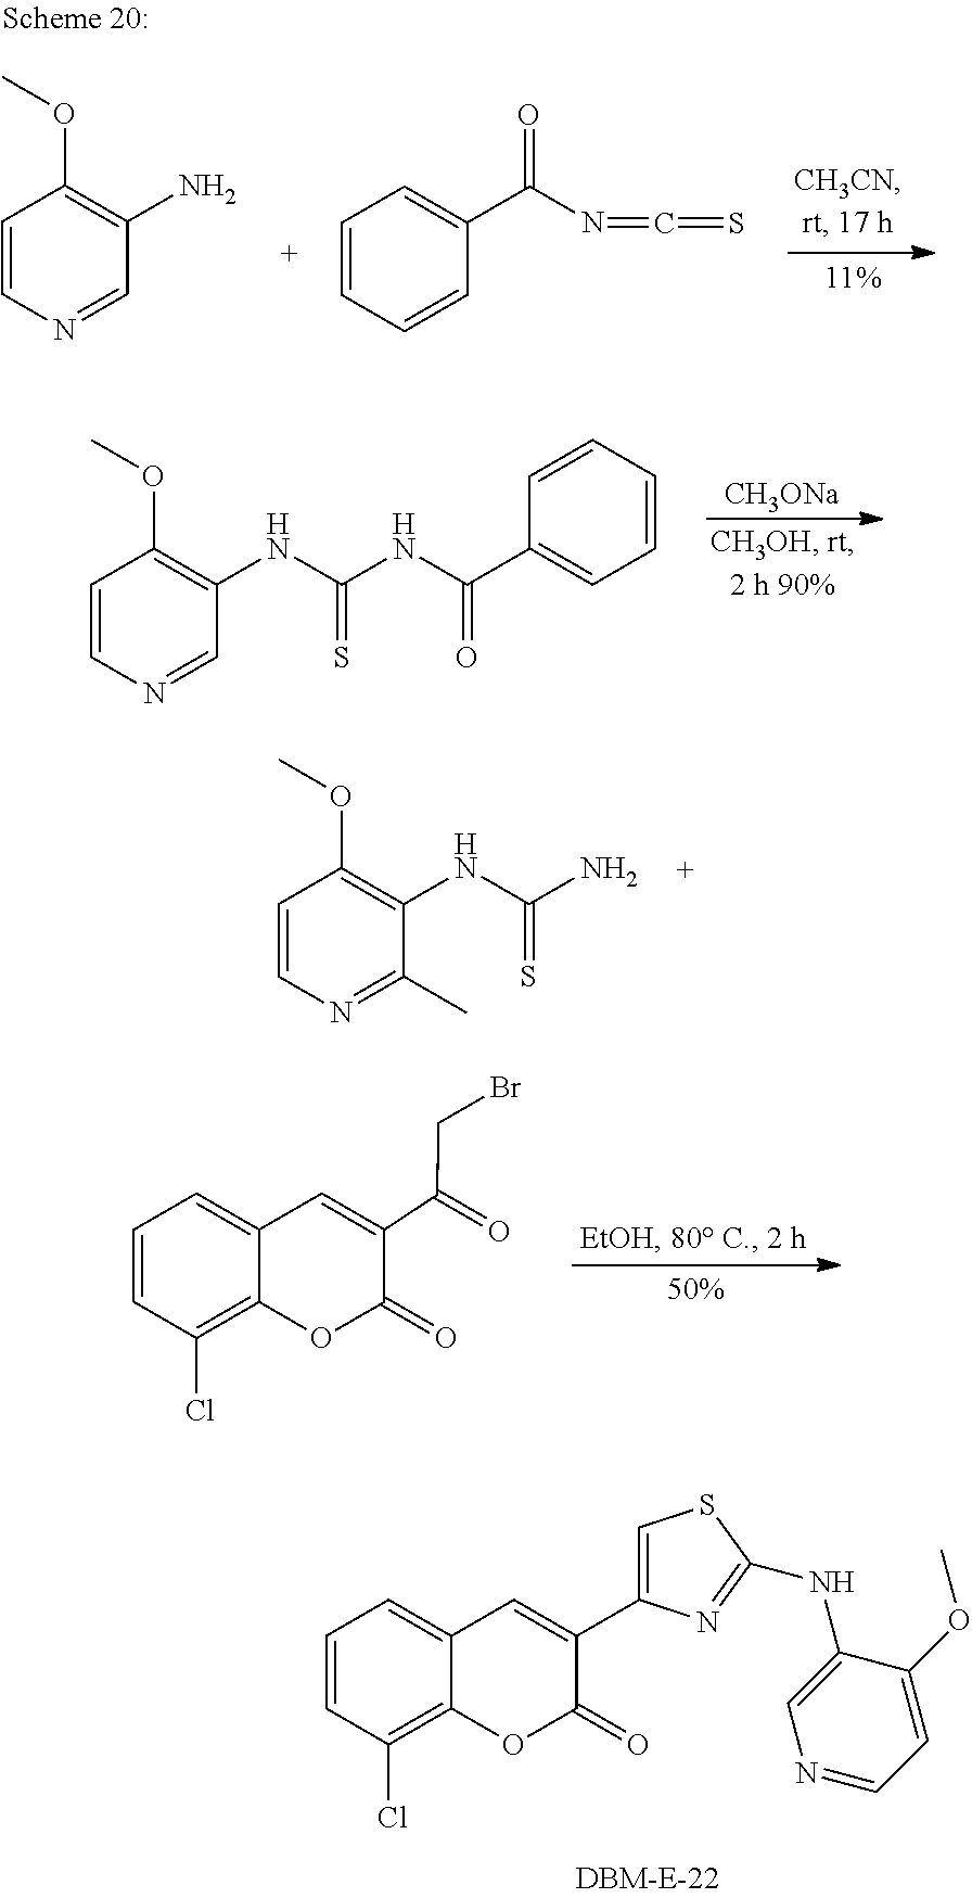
[CH3ONa].C1=CN=CC(NC(NC(C2=CC=CC=C2)=O)=S)=C1OC.C1=CN=CC(N)=C1OC.C1=CC=CC(C(N=C=S)=O)=C1.C1=CN=C(C)C(NC(N)=S)=C1OC.C1=CC(Cl)=C2C(=C1)C=C(C1=CSC(NC3=CN=CC=C3OC)=N1)C(=O)O2.C1=CC(Cl)=C2C(=C1)C=C(C(CBr)=O)C(=O)O2
